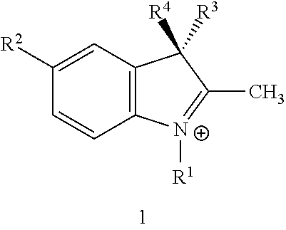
C1([R2])=CC2=C(C=C1)[N+]([R1])=C(C)C2([R4])[R3]
